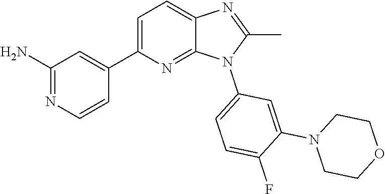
C1(C)=NC2=CC=C(C3=CC(N)=NC=C3)N=C2N1C1=CC=C(F)C(N2CCOCC2)=C1
